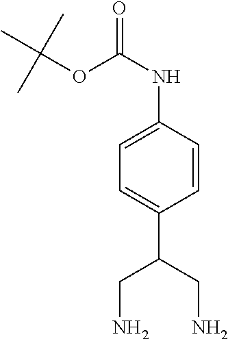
C1=CC(C(CN)CN)=CC=C1NC(=O)OC(C)(C)C
